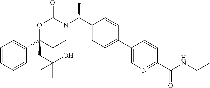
C1=CC=CC(C2(CC(C)(C)O)CCN(C(C3=CC=C(C4=CN=C(C(NCC)=O)C=C4)C=C3)C)C(=O)O2)=C1
